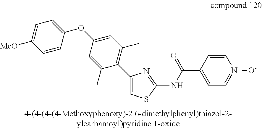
C1(C2=C(C)C=C(OC3=CC=C([MeO])C=C3)C=C2C)=CSC(NC(C2=CC=[N+]([O-])C=C2)=O)=N1
